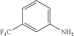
C1=CC=C(N)C=C1[F3C]
